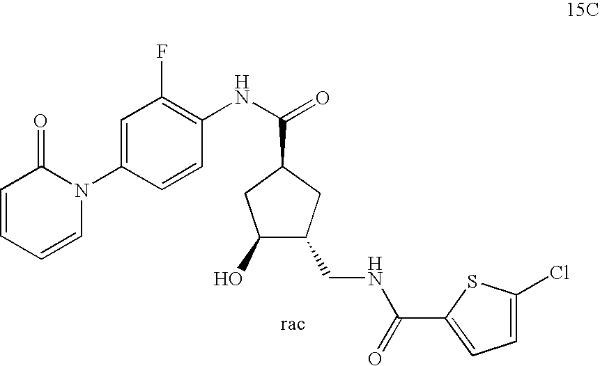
C1(O)CC(C(=O)NC2=C(F)C=C(N3C=CC=CC3=O)C=C2)CC1CNC(C1=CC=C(Cl)S1)=O
